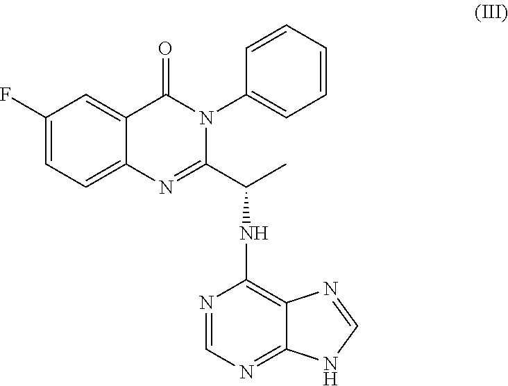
C1=C(F)C=C2C(=C1)N=C(C(C)NC1=C3C(=NC=N1)NC=N3)N(C1=CC=CC=C1)C2=O
